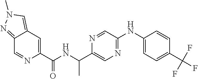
C12=NN(C)C=C1C=C(C(=O)NC(C)C1=CN=C(NC3=CC=C(C(F)(F)F)C=C3)C=N1)N=C2
